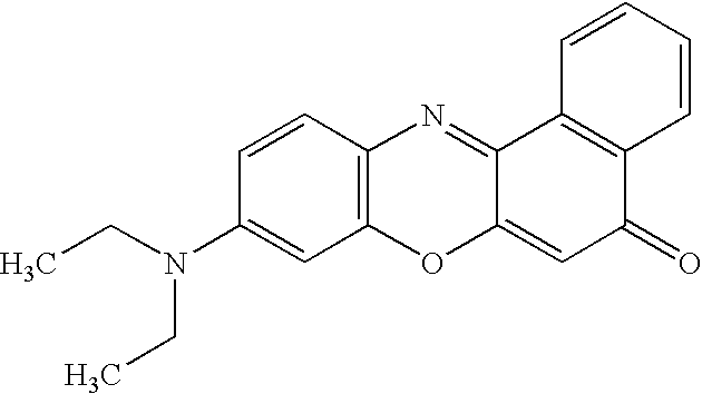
C1=CC(N(CC)CC)=CC2=C1N=C1C(=CC(=O)C3=C1C=CC=C3)O2
